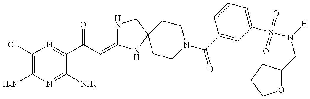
C1(Cl)=C(N)N=C(N)C(C(C=C2NCC3(N2)CCN(C(=O)C2=CC(S(=O)(=O)N([H])CC4OCCC4)=CC=C2)CC3)=O)=N1
